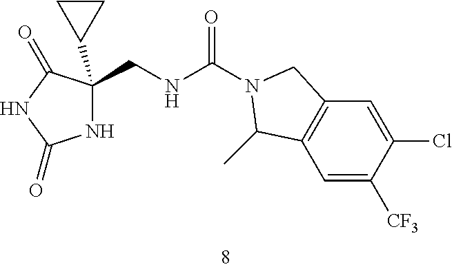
N1C(CNC(N2CC3=C(C=C([CF3])C(Cl)=C3)C2C)=O)(C2CC2)C(=O)NC1=O
